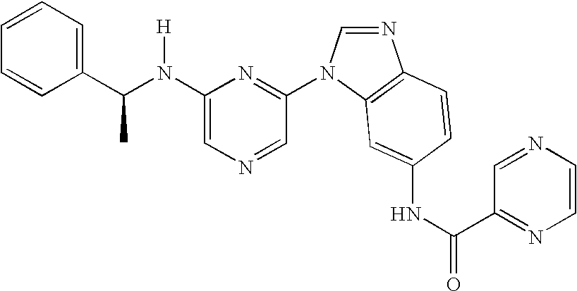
C1(N(C(C2=CC=CC=C2)C)[H])=CN=CC(N2C=NC3=C2C=C(NC(=O)C2=NC=CN=C2)C=C3)=N1
